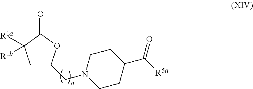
C1C(CN2CCC(C([R5a])=O)CC2)OC(=O)C1([R1a])[R1b]
